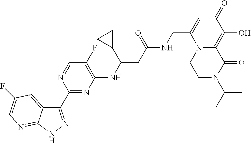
C1(C2=NC(NC(C3CC3)CC(=O)NCC3=CC(=O)C(O)=C4N3CCN(C(C)C)C4=O)=C(F)C=N2)=NNC2=NC=C(F)C=C12
